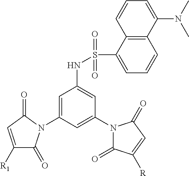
C1([R1])=CC(=O)N(C2=CC(NS(=O)(=O)C3=CC=CC4=C3C=CC=C4N(C)C)=CC(N3C(=O)C([R])=CC3=O)=C2)C1=O
